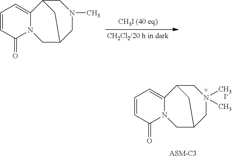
C1=CC(=O)N2C(=C1)C1CN(C)(C)CC(C2)C1.[I-].C1=CC(=O)N2C(=C1)C1CN(C)CC(C2)C1
